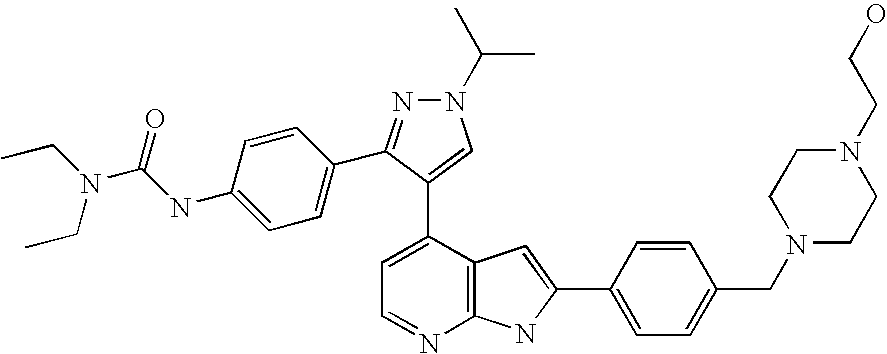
C1=C(C2=CN(C(C)C)N=C2C2=CC=C(NC(N(CC)CC)=O)C=C2)C2=C(N=C1)NC(C1=CC=C(CN3CCN(CCO)CC3)C=C1)=C2
